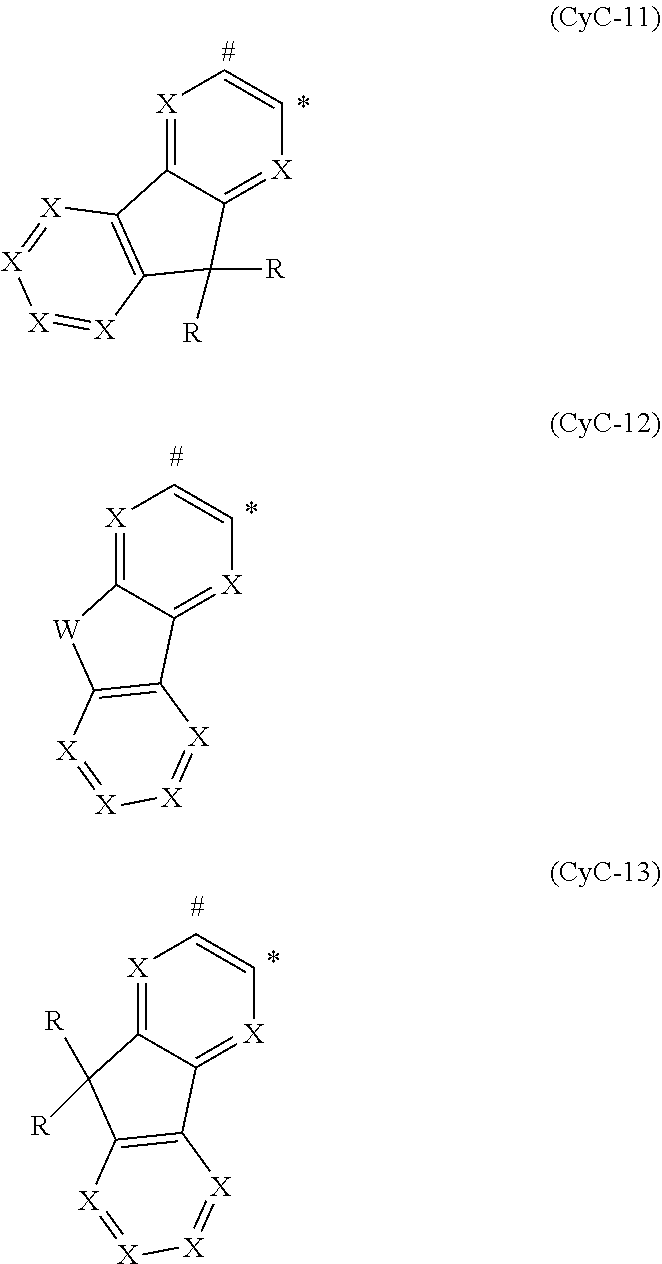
[X]1=C2C(=[X]C=C1)C([R])([R])C1=C2[X]=[X][X]=[X]1.[X]1=C2C(=[X]C=C1)C1=C([W]2)[X]=[X][X]=[X]1.[X]1=C2C(=[X]C=C1)C1=C(C2([R])[R])[X]=[X][X]=[X]1
